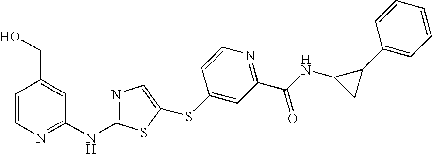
C1=CN=C(NC2=NC=C(SC3=CC(C(NC4CC4C4=CC=CC=C4)=O)=NC=C3)S2)C=C1CO
